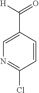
C1=C(C([H])=O)C=CC(Cl)=N1
